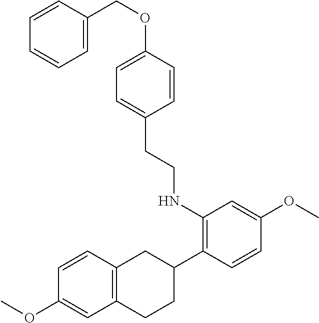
C(C1=CC=C(OCC2=CC=CC=C2)C=C1)CNC1=C(C2CC3=C(CC2)C=C(OC)C=C3)C=CC(OC)=C1
